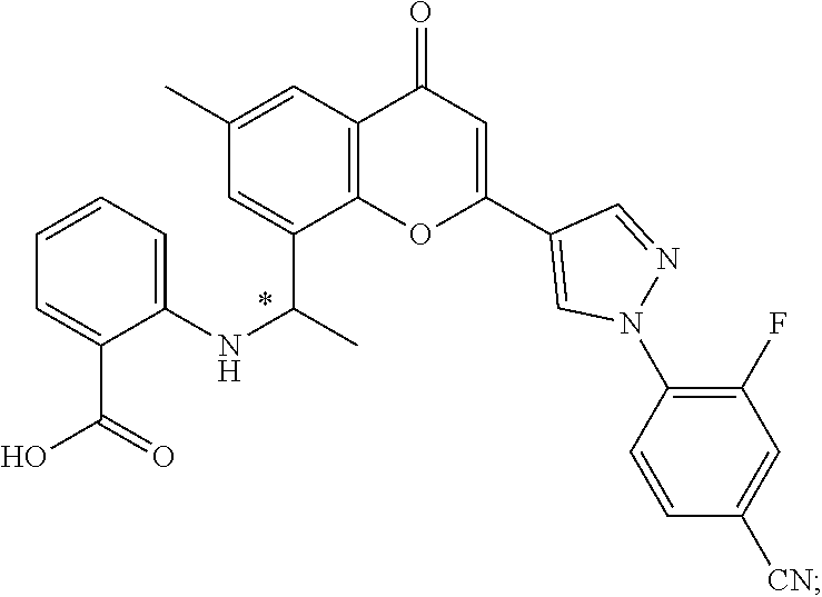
N(C1=CC=CC=C1C(=O)O)C(C1=CC(C)=CC2=C1OC(C1=CN(C3=C(F)C=C([CN])C=C3)N=C1)=CC2=O)C
